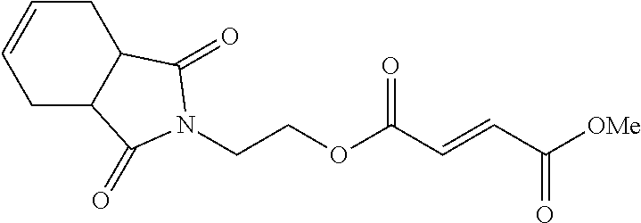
C(COC(C=CC([OMe])=O)=O)N1C(=O)C2CC=CCC2C1=O
